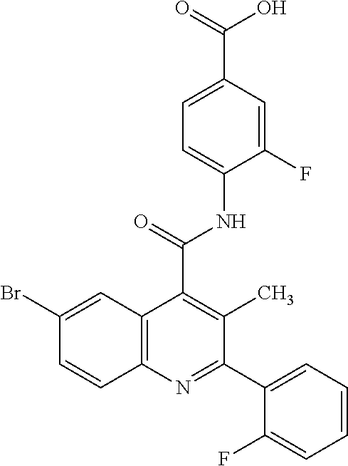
BrC1=CC2=C(C=C1)N=C(C1=CC=CC=C1F)C(C)=C2C(=O)NC1=CC=C(C(=O)O)C=C1F
